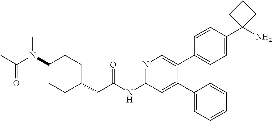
C1(C2=CC(NC(CC3CCC(N(C(C)=O)C)CC3)=O)=NC=C2C2=CC=C(C3(N)CCC3)C=C2)=CC=CC=C1
